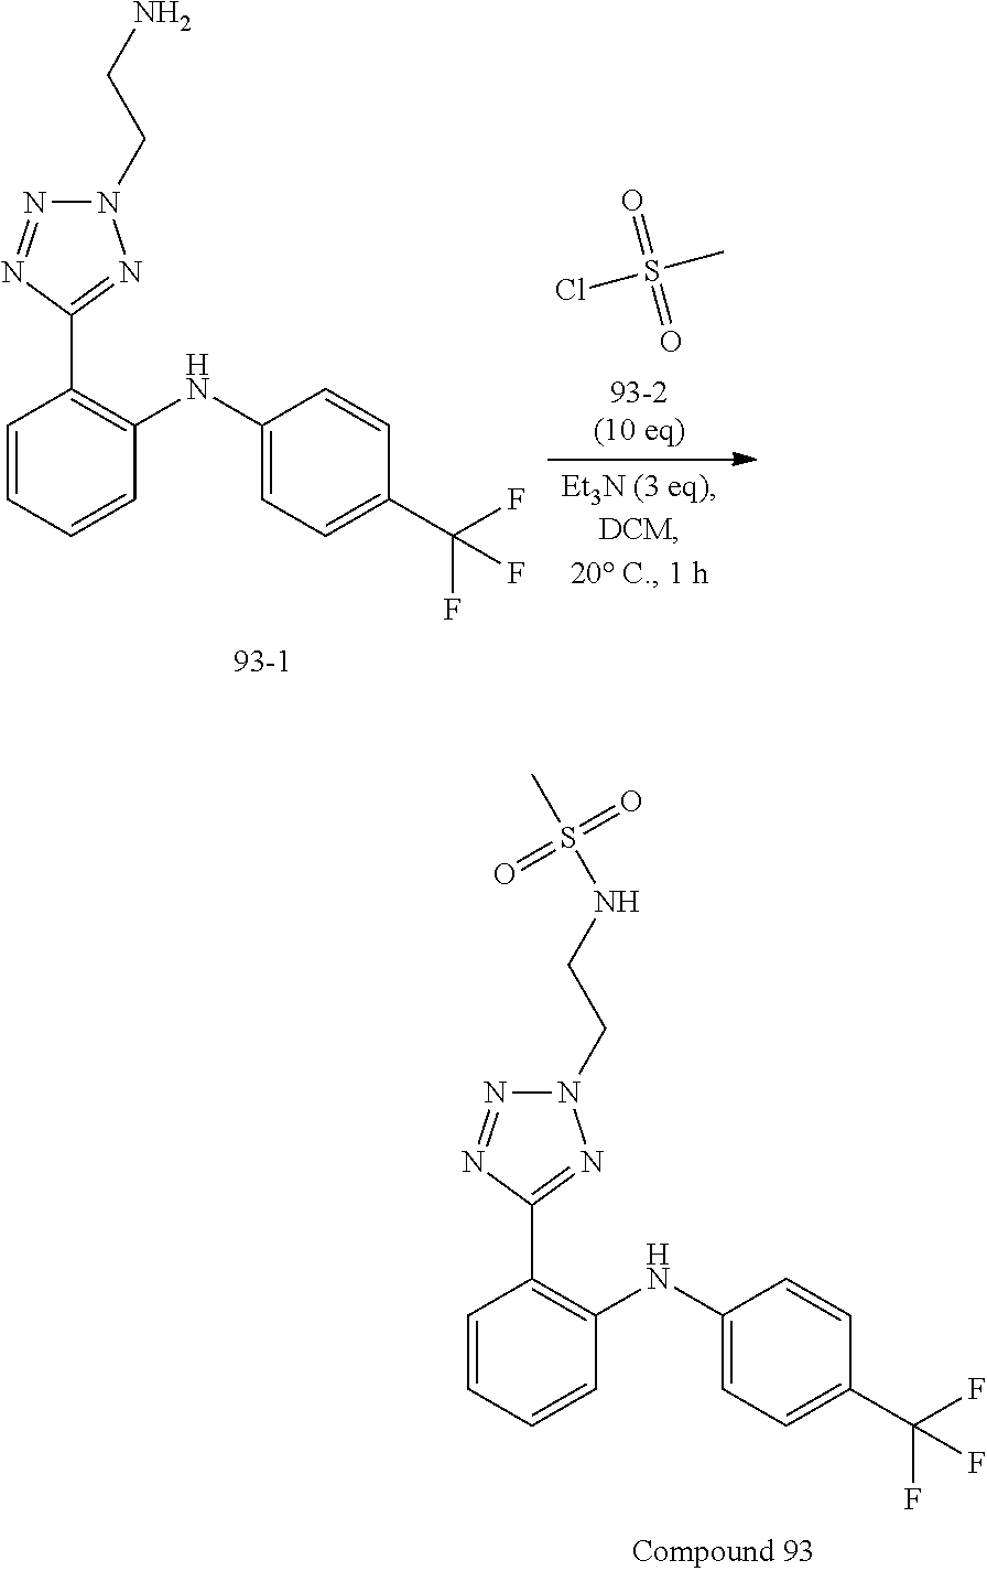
N1(CCNS(C)(=O)=O)N=NC(C2=C(NC3=CC=C(C(F)(F)F)C=C3)C=CC=C2)=N1.ClS(C)(=O)=O.N1(CCN)N=NC(C2=C(NC3=CC=C(C(F)(F)F)C=C3)C=CC=C2)=N1
